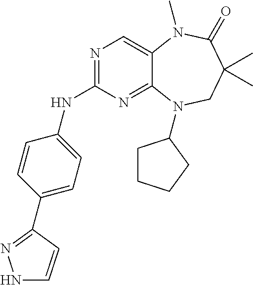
N1=C(NC2=CC=C(C3=NNC=C3)C=C2)N=C2C(=C1)N(C)C(=O)C(C)(C)CN2C1CCCC1
